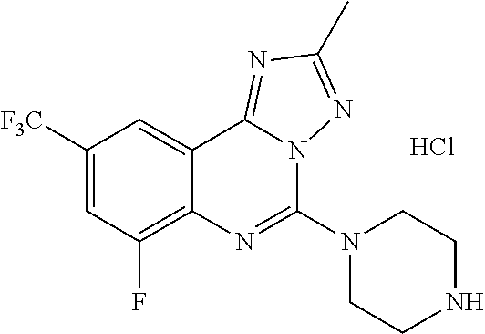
C1([F3C])=CC(F)=C2C(=C1)C1=NC(C)=NN1C(N1CCNCC1)=N2.Cl
